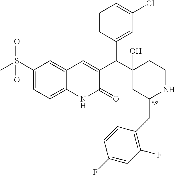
C1(S(C)(=O)=O)=CC=C2C(=C1)C=C(C(C1(O)CC(CC3=C(F)C=C(F)C=C3)NCC1)C1=CC(Cl)=CC=C1)C(=O)N2.[*S]
